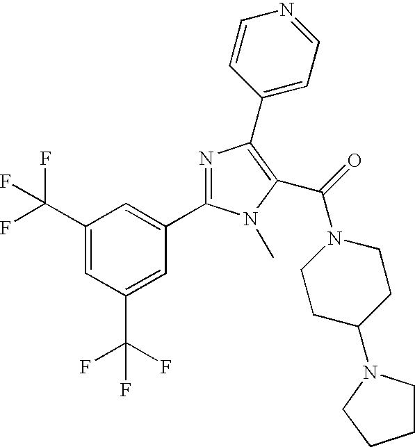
C1(C(F)(F)F)=CC(C(F)(F)F)=CC(C2=NC(C3=CC=NC=C3)=C(C(=O)N3CCC(N4CCCC4)CC3)N2C)=C1
